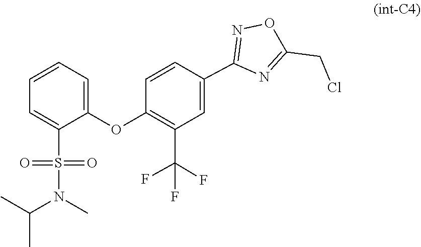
C1=C(S(=O)(=O)N(C)C(C)C)C(OC2=C(C(F)(F)F)C=C(C3=NOC(CCl)=N3)C=C2)=CC=C1
